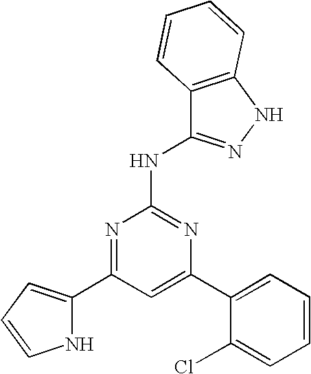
C1=C(C2=CC=CC=C2Cl)N=C(NC2=NNC3=C2C=CC=C3)N=C1C1=CC=CN1
